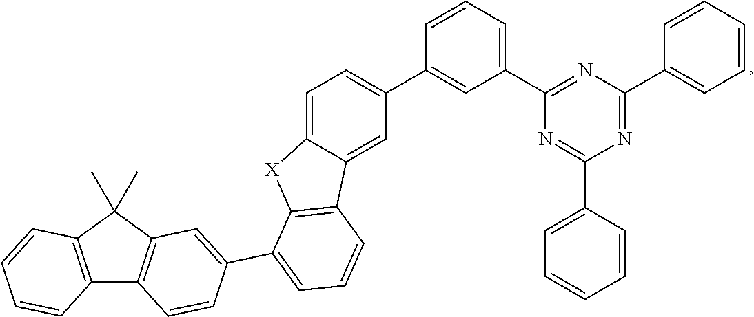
C1=C2C(=CC(C3=CC(C4=NC(C5=CC=CC=C5)=NC(C5=CC=CC=C5)=N4)=CC=C3)=C1)C1=C([X]2)C(C2=CC3=C(C4=C(C3(C)C)C=CC=C4)C=C2)=CC=C1
